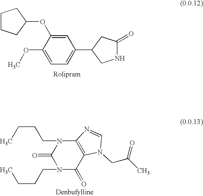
C1(OC)=CC=C(C2CNC(=O)C2)C=C1OC1CCCC1.C1(=O)N(CCCC)C(=O)C2=C(N1CCCC)N=CN2CC(C)=O
